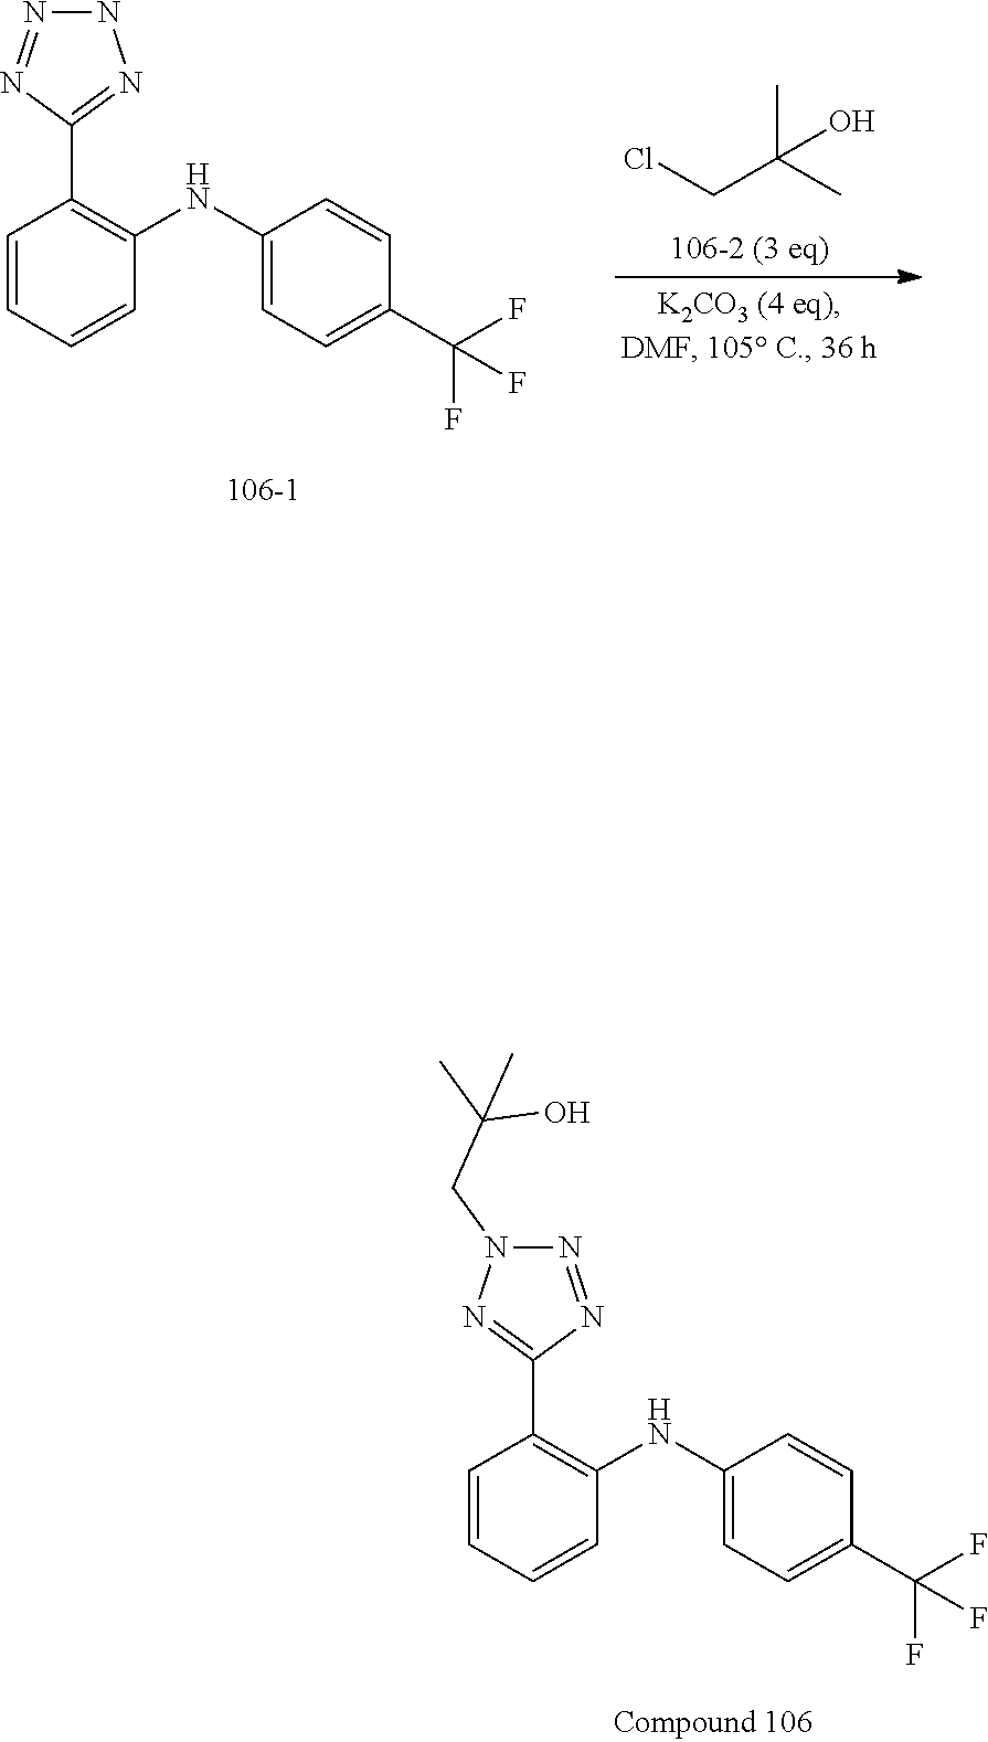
N1=NC(C2=C(NC3=CC=C(C(F)(F)F)C=C3)C=CC=C2)=NN1CC(C)(O)C.N1N=NC(C2=C(NC3=CC=C(C(F)(F)F)C=C3)C=CC=C2)=N1.ClCC(C)(C)O
